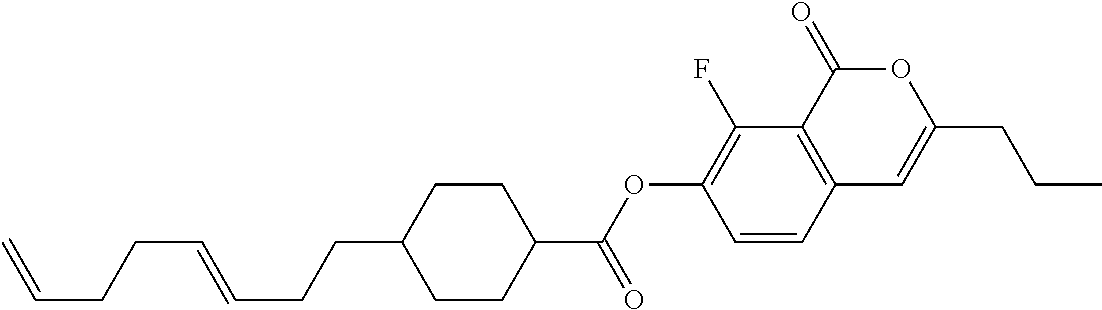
C1=CC2=C(C(F)=C1OC(C1CCC(CCC=CCCC=C)CC1)=O)C(=O)OC(CCC)=C2
